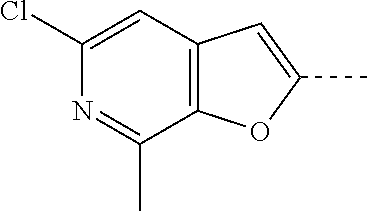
C12=C(C=C(Cl)N=C1C)C=C(C)O2
